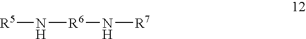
[R5]N[R6]N[R7]
